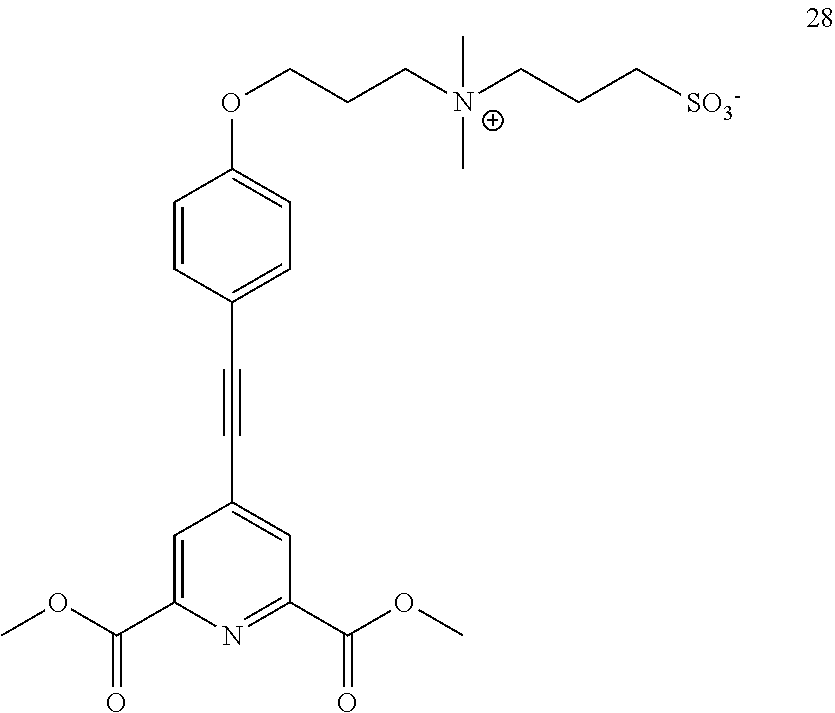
COC(C1=CC(C#CC2=CC=C(OCCC[N+](CCC[SO3-])(C)C)C=C2)=CC(C(OC)=O)=N1)=O
